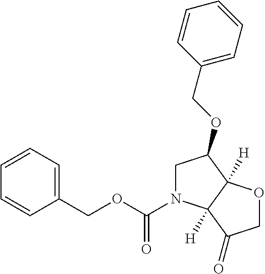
C1=CC=C(COC(N2CC(OCC3=CC=CC=C3)C3([H])C2([H])C(=O)CO3)=O)C=C1
